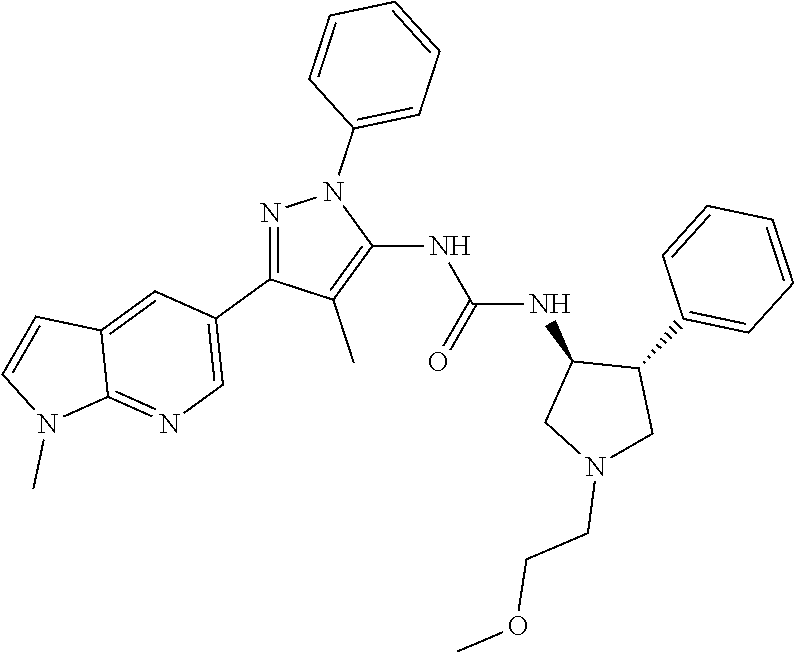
N1=C(C2=CN=C3C(=C2)C=CN3C)C(C)=C(NC(NC2CN(CCOC)CC2C2=CC=CC=C2)=O)N1C1=CC=CC=C1
